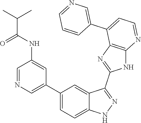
C1=NC=C(C2=CC=C3C(=C2)C(C2=NC4=C(N2)N=CC=C4C2=CN=CC=C2)=NN3)C=C1NC(C(C)C)=O
